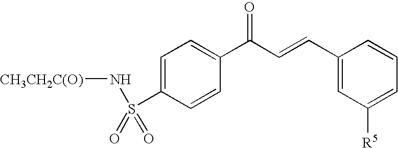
C1=C(S(N[CH3CH2C(O)])(=O)=O)C=CC(C(C=CC2=CC([R5])=CC=C2)=O)=C1
